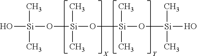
O[Si](O[Si](O[Si](O[Si](C)(C)O)(C)C)(C)C)(C)C
